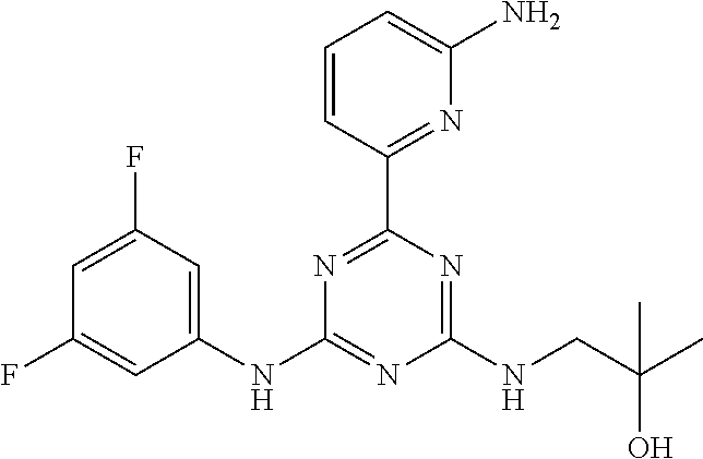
C1(NC2=NC(NCC(C)(O)C)=NC(C3=NC(N)=CC=C3)=N2)=CC(F)=CC(F)=C1
